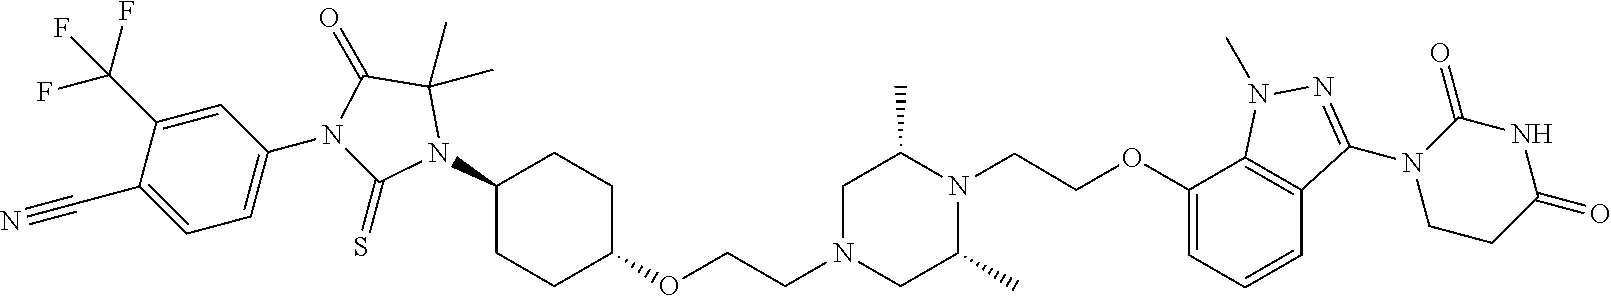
C12=C(C=CC=C1OCCN1C(C)CN(CCOC3CCC(N4C(C)(C)C(=O)N(C5=CC=C(C#N)C(C(F)(F)F)=C5)C4=S)CC3)CC1C)C(N1CCC(=O)NC1=O)=NN2C
